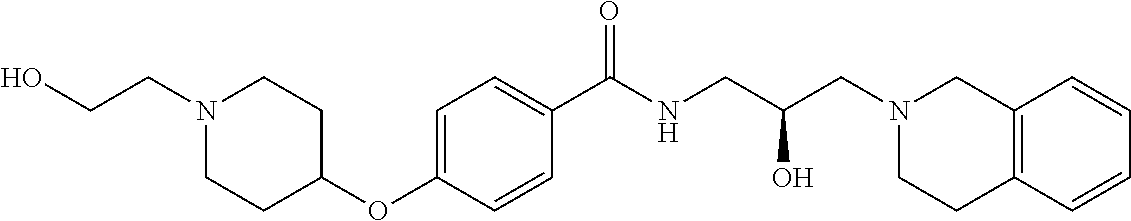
C1(C(NCC(CN2CC3=C(CC2)C=CC=C3)O)=O)=CC=C(OC2CCN(CCO)CC2)C=C1
